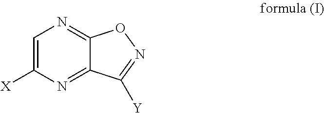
C1=C([X])N=C2C(=N1)ON=C2[Y]
